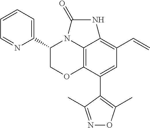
C12=C3C(C4=C(C)ON=C4C)=CC(C=C)=C1NC(=O)N2C(C1=CC=CC=N1)CO3
